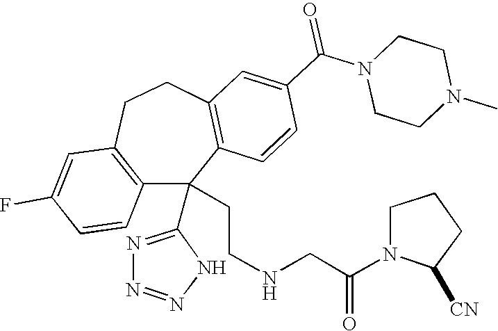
FC1=CC2=C(C=C1)C(C1=NN=NN1)(CCNCC(N1C([CN])CCC1)=O)C1=C(CC2)C=C(C(N2CCN(C)CC2)=O)C=C1
